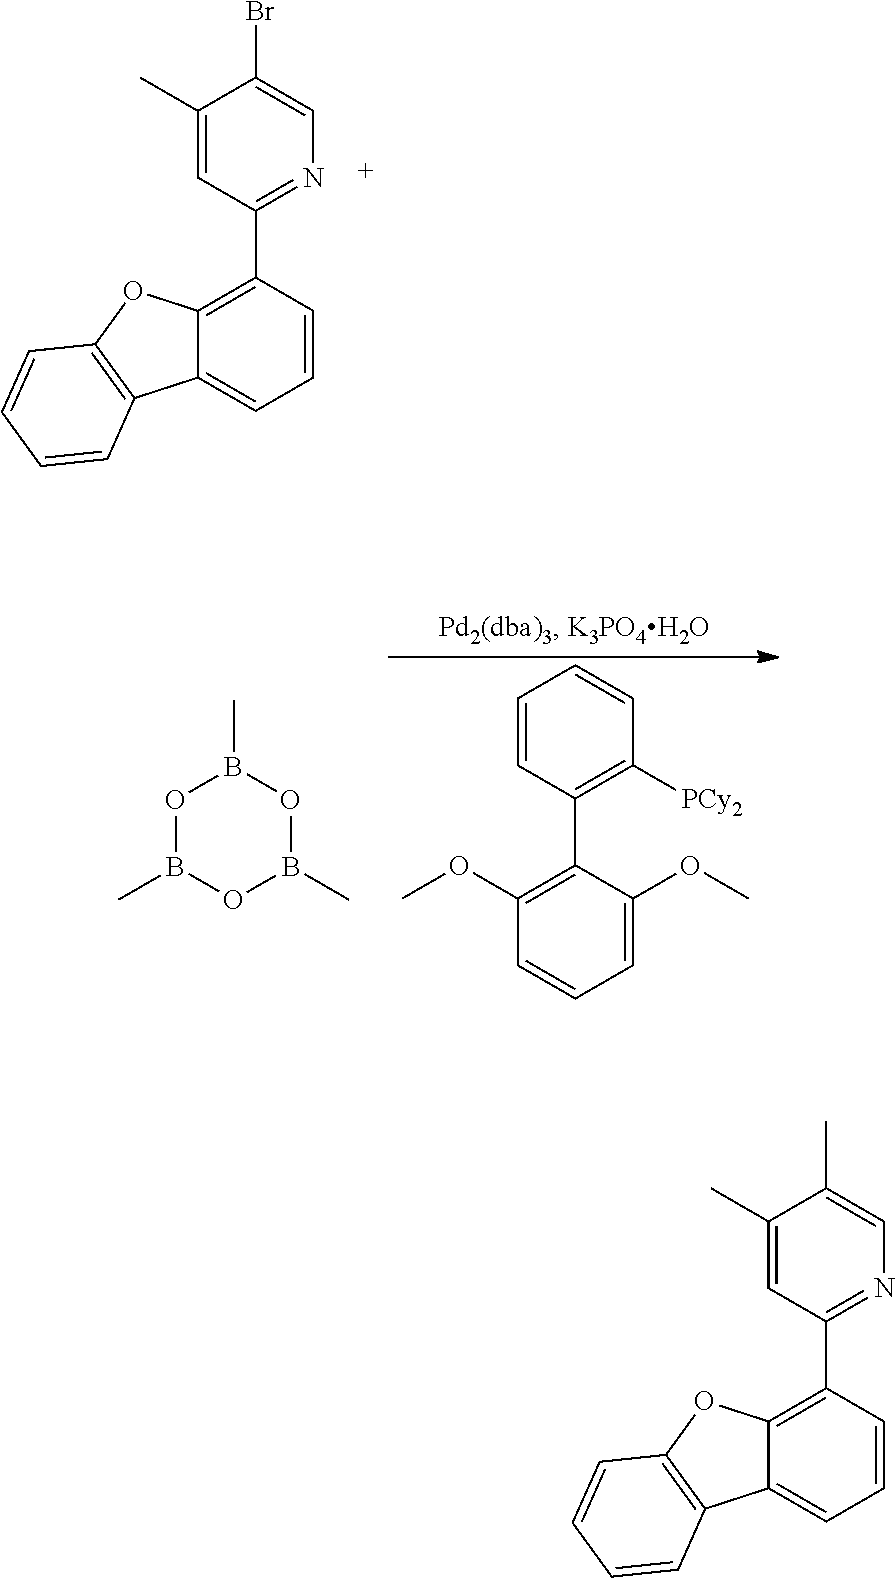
C1(C)=CC(C2=C3C(=CC=C2)C2=C(O3)C=CC=C2)=NC=C1Br.C1(OC)=C(C2=C([PCy2])C=CC=C2)C(OC)=CC=C1.O1B(C)OB(C)OB1C.C1(C)=CC(C2=C3C(=CC=C2)C2=C(O3)C=CC=C2)=NC=C1C
